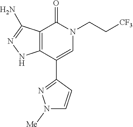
C12=C(C(C3=NN([Me])C=C3)=CN(CC[CF3])C1=O)NN=C2N
